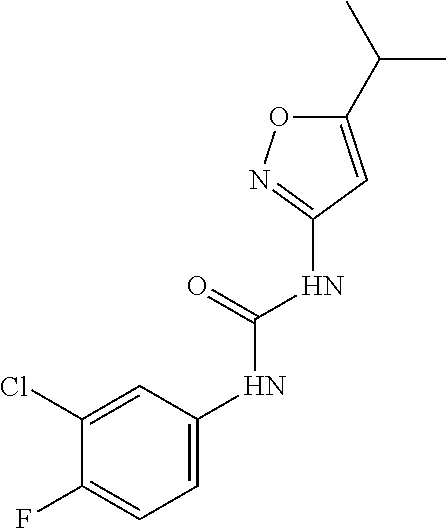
N(C(NC1=NOC(C(C)C)=C1)=O)C1=CC=C(F)C(Cl)=C1
